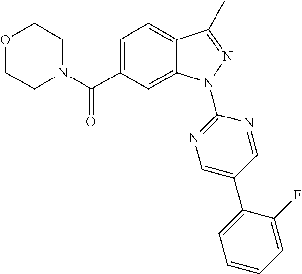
O1CCN(C(C2=CC=C3C(=C2)N(C2=NC=C(C4=CC=CC=C4F)C=N2)N=C3C)=O)CC1
